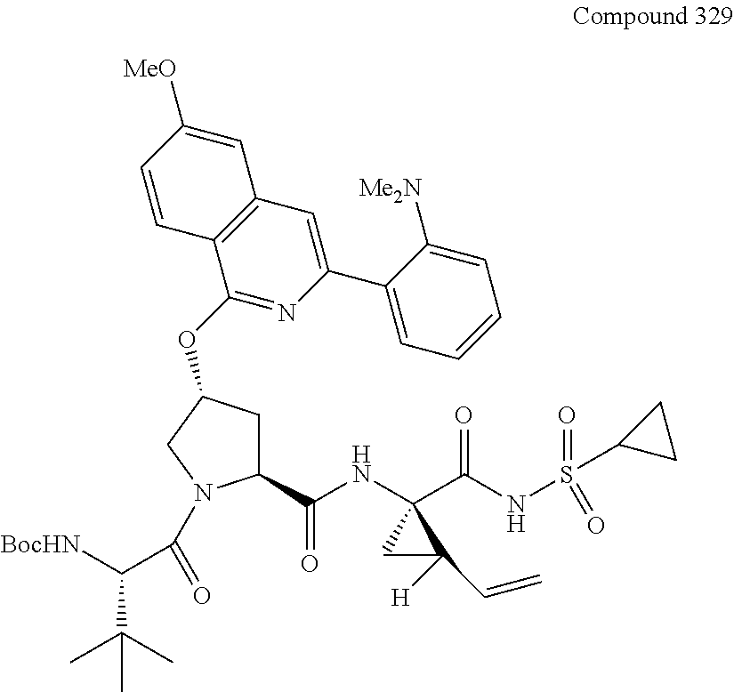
[BocHN]C(C(C)(C)C)C(=O)N1C(C(NC2(C(NS(=O)(C3CC3)=O)=O)CC2([H])C=C)=O)CC(OC2=NC(C3=CC=CC=C3[Me2N])=CC3=C2C=CC([MeO])=C3)C1
